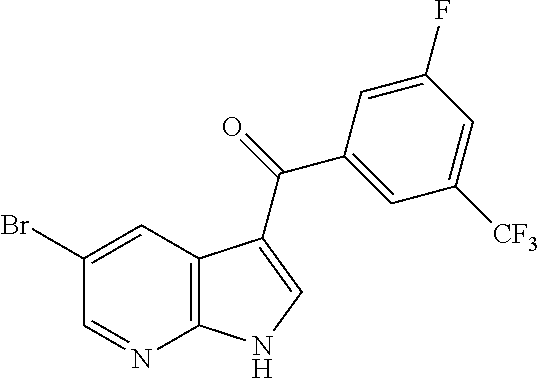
BrC1=CC2=C(N=C1)NC=C2C(C1=CC([CF3])=CC(F)=C1)=O
